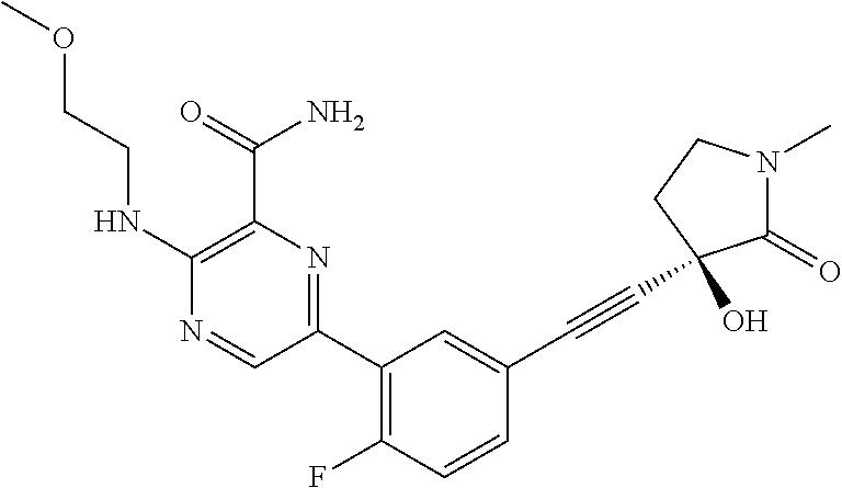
C1(NCCOC)=C(C(=O)N)N=C(C2=C(F)C=CC(C#CC3(O)C(=O)N(C)CC3)=C2)C=N1
